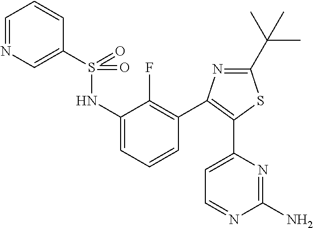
C1=C(NS(C2=CN=CC=C2)(=O)=O)C(F)=C(C2=C(C3=CC=NC(N)=N3)SC(C(C)(C)C)=N2)C=C1
